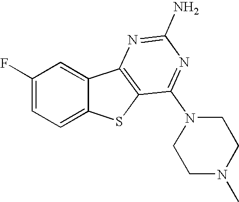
C1(F)=CC=C2C(=C1)C1=C(S2)C(N2CCN(C)CC2)=NC(N)=N1
